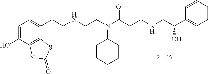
C1=C(O)C2=C(C(CCNCCN(C(CCNCC(C3=CC=CC=C3)O)=O)C3CCCCC3)=C1)SC(=O)N2
